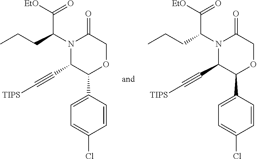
N1(C(CCC)C([EtO])=O)C(C#C[TIPS])C(C2=CC=C(Cl)C=C2)OCC1=O.C1(C#C[TIPS])C(C2=CC=C(Cl)C=C2)OCC(=O)N1C(CCC)C([EtO])=O
